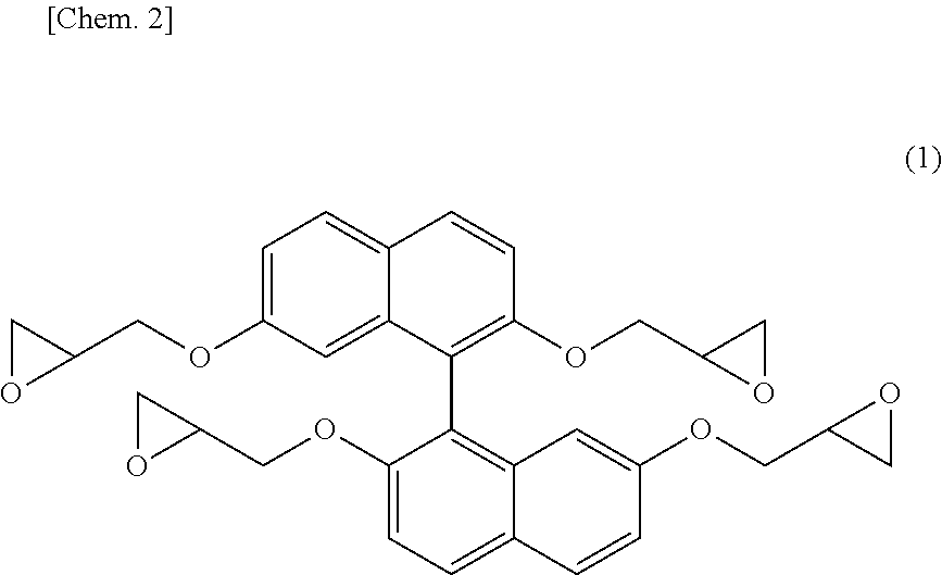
C1=C(OCC2CO2)C=C2C(=C1)C=CC(OCC1OC1)=C2C1=C2C(=CC=C1OCC1CO1)C=CC(OCC1CO1)=C2
